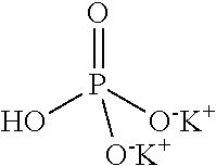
OP([O-K+])(=O)[O-K+]
